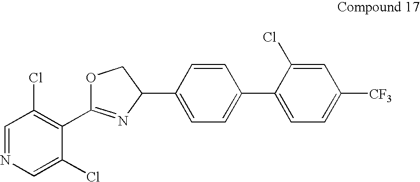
C1=NC=C(Cl)C(C2=NC(C3=CC=C(C4=CC=C([CF3])C=C4Cl)C=C3)CO2)=C1Cl
